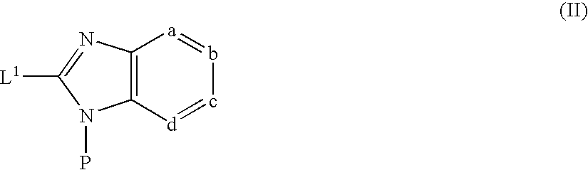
[L1]C1=NC2=C(N1P)[d]=c-b=[a]2
